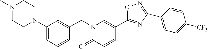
C1(N2CCN(C)CC2)=CC=CC(CN2C=C(C3=NC(C4=CC=C([CF3])C=C4)=NO3)C=CC2=O)=C1
